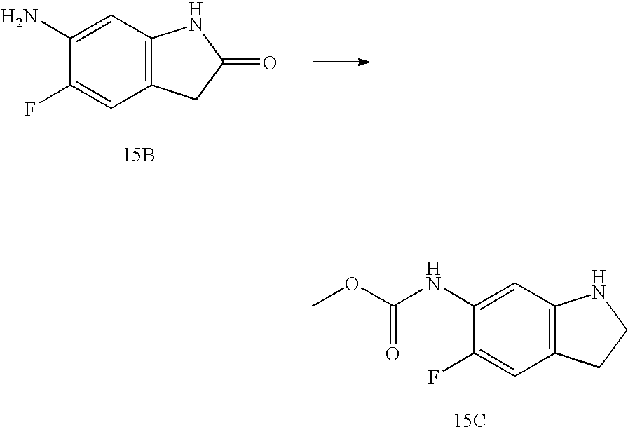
COC(=O)NC1=CC2=C(C=C1F)CCN2.[15C].C1(N)=CC2=C(C=C1F)CC(=O)N2.[15B]
